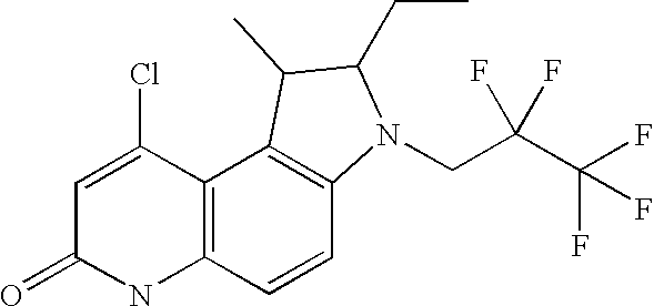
C12=C(C(Cl)=CC(=O)N1)C1=C(C=C2)N(CC(C(F)(F)F)(F)F)C(CC)C1C
